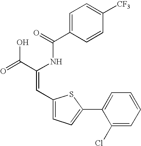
C1=C(C(=O)NC(C(=O)O)=CC2=CC=C(C3=CC=CC=C3Cl)S2)C=CC([CF3])=C1
